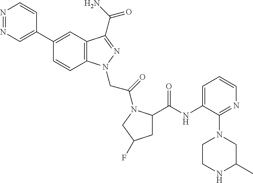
N1=NC=C(C2=CC3=C(C=C2)N(CC(=O)N2C(C(NC4=CC=CN=C4N4CCNC(C)C4)=O)CC(F)C2)N=C3C(N)=O)C=C1
